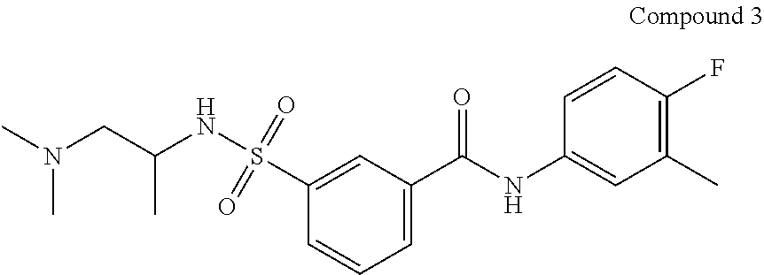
CN(CC(NS(C1=CC(C(NC2=CC(C)=C(F)C=C2)=O)=CC=C1)(=O)=O)C)C
